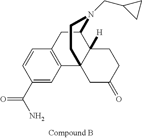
C1(C(N)=O)=CC2=C(C=C1)CC1C3([H])C2(CC(=O)CC3)CCN1CC1CC1
